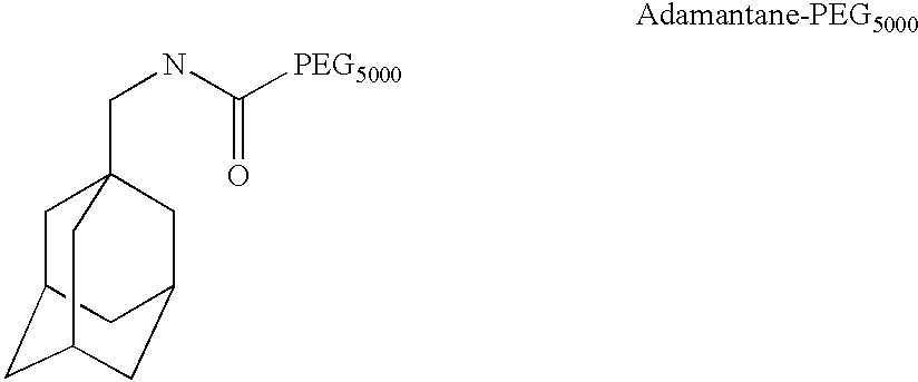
C1C2CC3CC(CC1(CNC([PEG5000])=O)C3)C2
